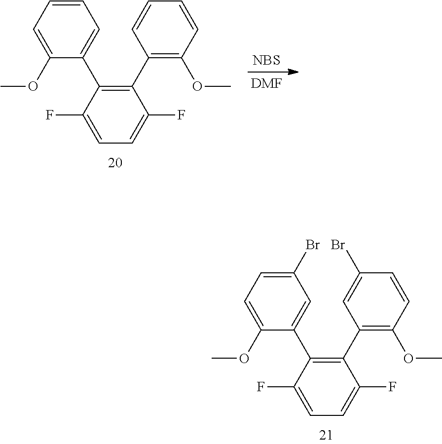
C1(C2=C(OC)C=CC(Br)=C2)=C(C2=CC(Br)=CC=C2OC)C(F)=CC=C1F.C1(C2=C(OC)C=CC=C2)=C(C2=CC=CC=C2OC)C(F)=CC=C1F.[NBS].[DMF]
